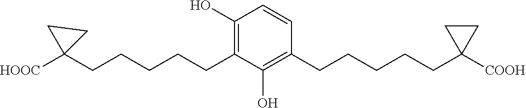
C1(CCCCCC2([HOOC])CC2)=C(O)C=CC(CCCCCC2([COOH])CC2)=C1O
